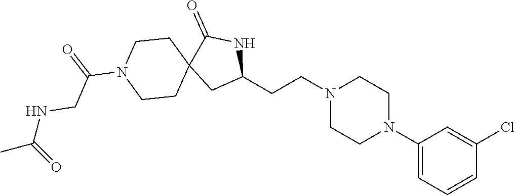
C1(N2CCN(CCC3NC(=O)C4(C3)CCN(C(=O)CNC(C)=O)CC4)CC2)=CC=CC(Cl)=C1
